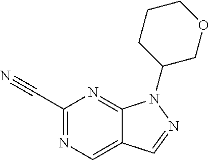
C1(C#N)=NC=C2C(=N1)N(C1COCCC1)N=C2
